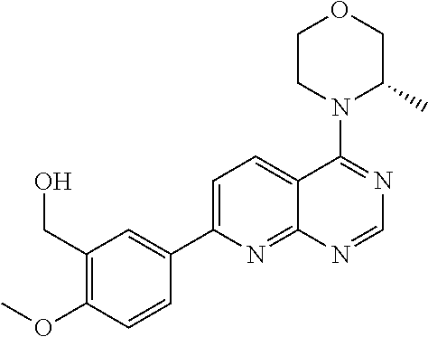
C1=C(C2=CC(CO)=C(OC)C=C2)N=C2C(=C1)C(N1C(C)COCC1)=NC=N2
